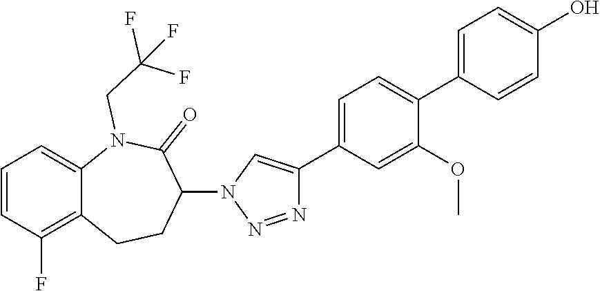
C1=C2C(=C(F)C=C1)CCC(N1C=C(C3=CC=C(C4=CC=C(O)C=C4)C(OC)=C3)N=N1)C(=O)N2CC(F)(F)F
